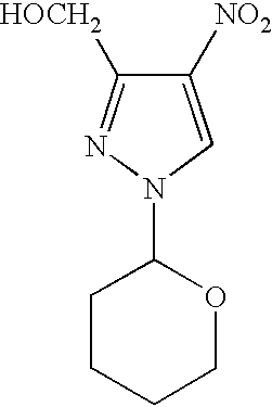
C1([NO2])=CN(C2CCCCO2)N=C1[HOCH2]
